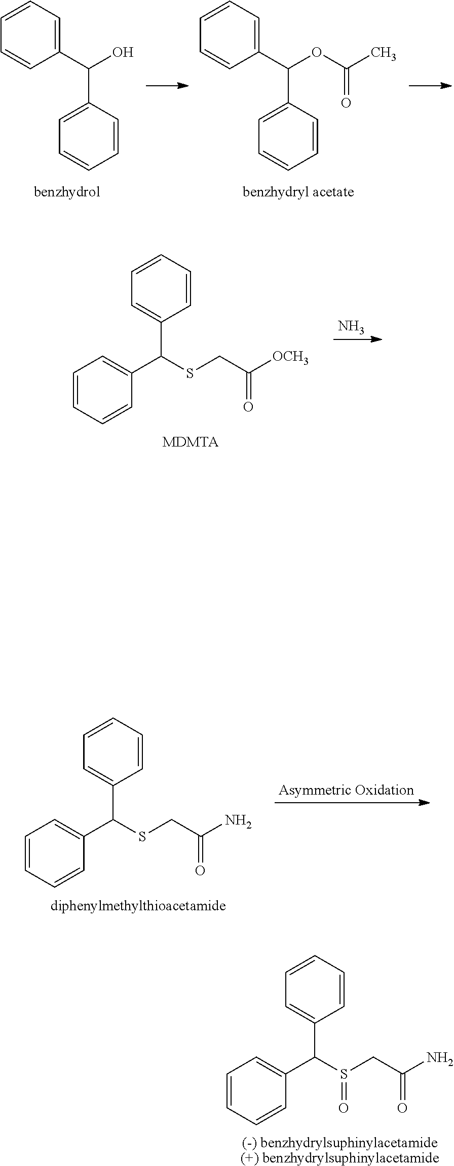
C1(C(O)C2=CC=CC=C2)=CC=CC=C1.C1(C(OC(C)=O)C2=CC=CC=C2)=CC=CC=C1.N.[MDMTA].C1=CC=CC(C(C2=CC=CC=C2)SCC([OCH3])=O)=C1.[diphenylmethylthioacetamide].C1=CC=CC(C(C2=CC=CC=C2)SCC(N)=O)=C1.[(-) benzhydrylsuphinylacetamide(+) benzhydrylsuphinylacetamide].C1=CC=CC(C(C2=CC=CC=C2)S(CC(N)=O)=O)=C1
